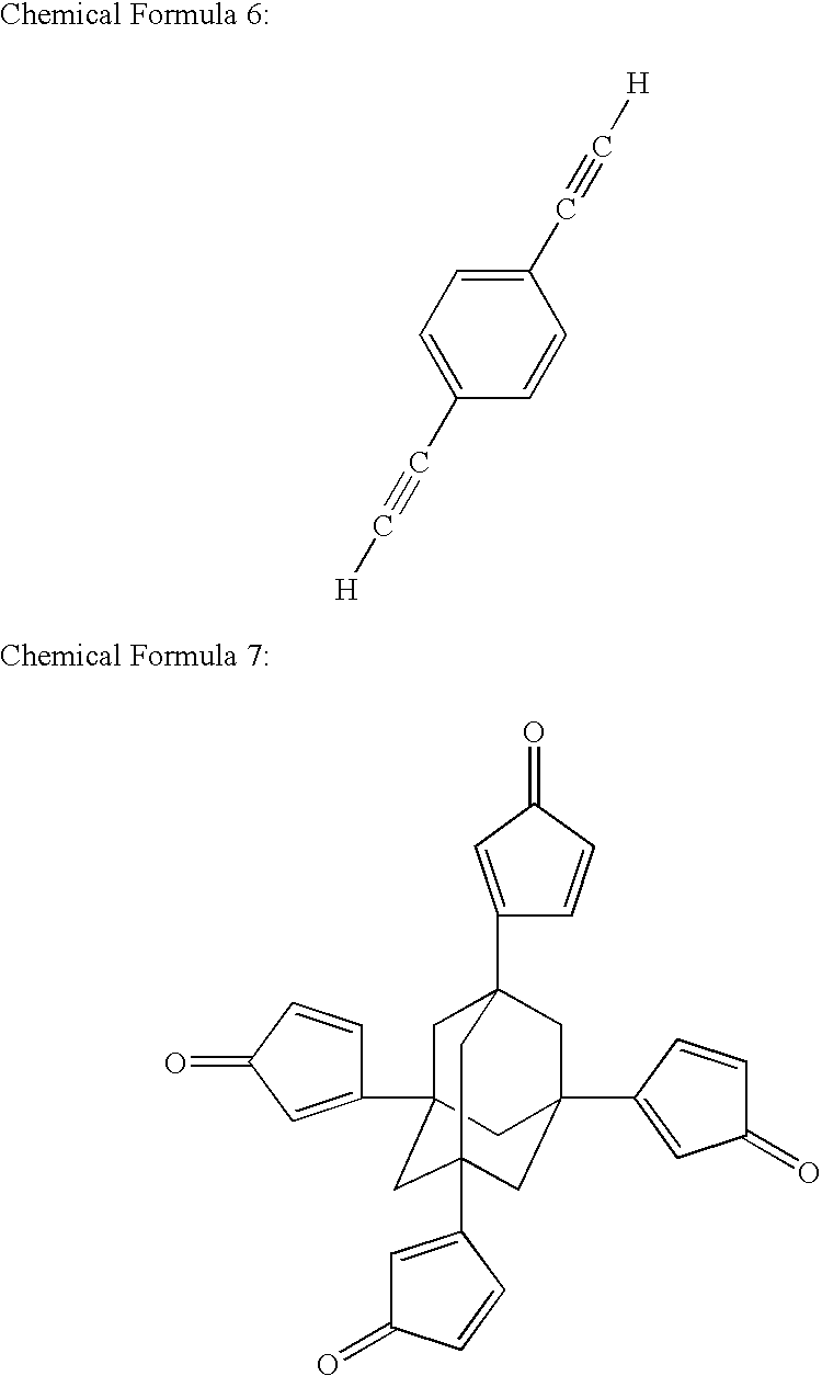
C1=CC(C#C[H])=CC=C1C#C[H].C1C2(C3=CC(=O)C=C3)CC3(C4=CC(=O)C=C4)CC(C4=CC(=O)C=C4)(CC1(C1=CC(=O)C=C1)C3)C2
